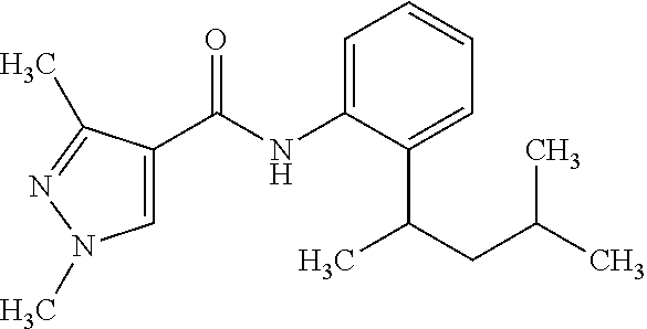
C1=C(NC(=O)C2=CN(C)N=C2C)C(C(CC(C)C)C)=CC=C1
